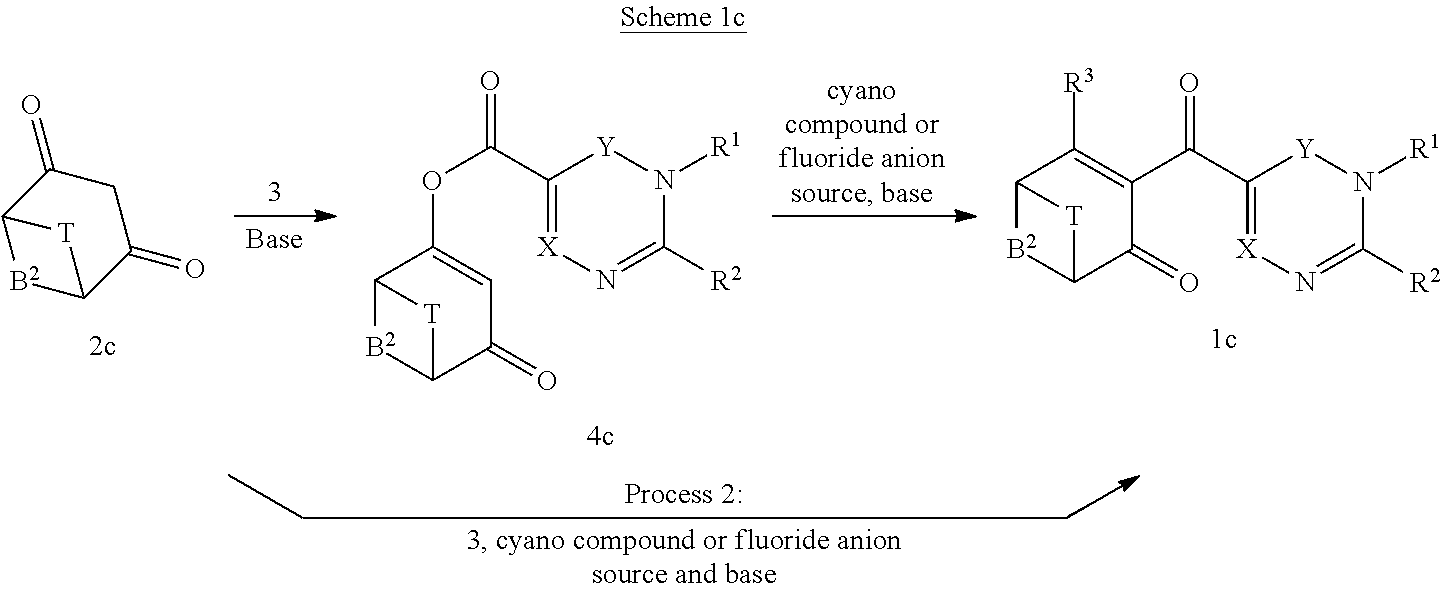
C12[B2]C(C(=O)CC1=O)[T]2.C12[B2]C(C(=O)C=C1OC(=O)C1=[X]N=C([R2])N([R1])[Y]1)[T]2.C12[B2]C(C(=O)C(C(=O)C3=[X]N=C([R2])N([R1])[Y]3)=C1[R3])[T]2
